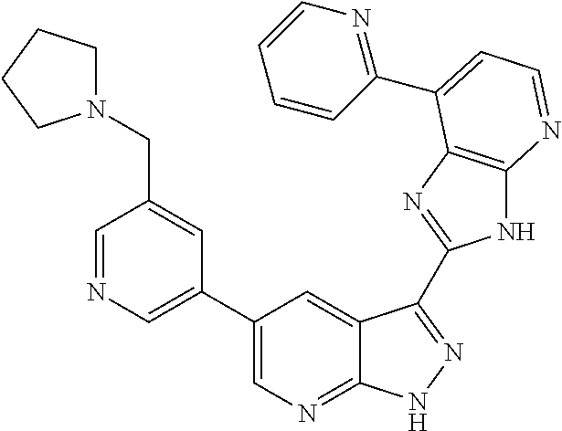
C1=NC=C(C2=CN=C3C(=C2)C(C2=NC4=C(N2)N=CC=C4C2=NC=CC=C2)=NN3)C=C1CN1CCCC1
